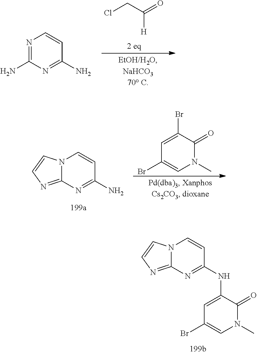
C1=C(NC2=NC3=NC=CN3C=C2)C(=O)N(C)C=C1Br.ClCC(=O)[H].N1=C(N)N=C(N)C=C1.N12C(=NC=C1)N=C(N)C=C2.C1=C(Br)C(=O)N(C)C=C1Br
